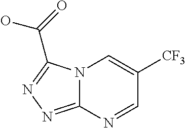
N12C(=NN=C1C(=O)O)N=CC([CF3])=C2
